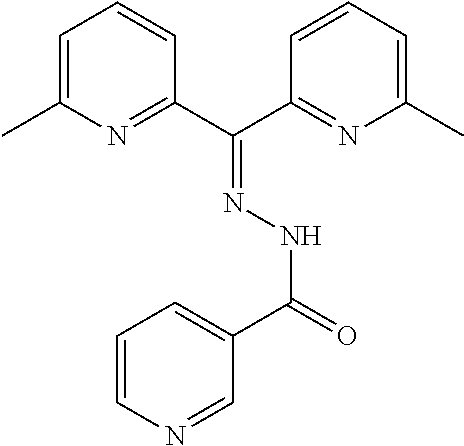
C1=C(C)N=C(C(C2=NC(C)=CC=C2)=NNC(=O)C2=CC=CN=C2)C=C1
